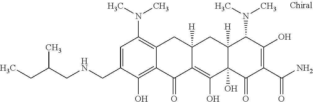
C12([H])C(O)(C(=O)C(C(N)=O)=C(O)C1N(C)C)C(O)=C1C([H])(C2)CC2=C(N(C)C)C=C(CNCC(CC)C)C(O)=C2C1=O
